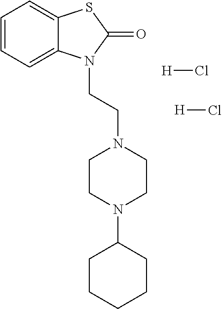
C1=CC=C2C(=C1)SC(=O)N2CCN1CCN(C2CCCCC2)CC1.[H]Cl.[H]Cl
